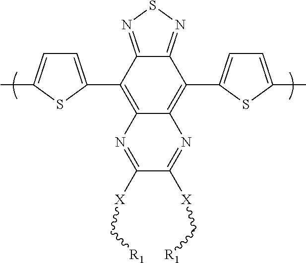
C12=NSN=C1C(C1=CC=C(C)S1)=C1C(=C2C2=CC=C(C)S2)N=C([X]C[R1])C([X]C[R1])=N1
